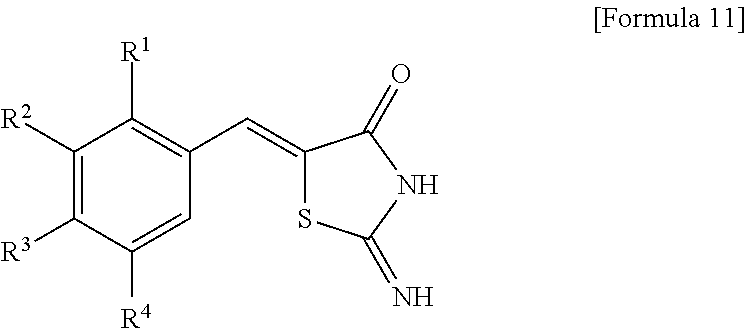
C1([R2])=C([R3])C([R4])=CC(C=C2SC(=N)NC2=O)=C1[R1]
